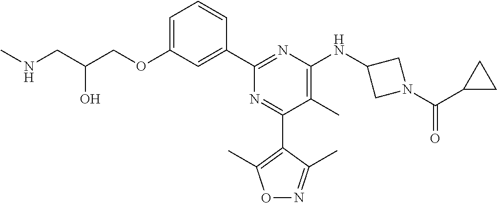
C1=C(OCC(CNC)O)C=C(C2=NC(NC3CN(C(C4CC4)=O)C3)=C(C)C(C3=C(C)ON=C3C)=N2)C=C1
